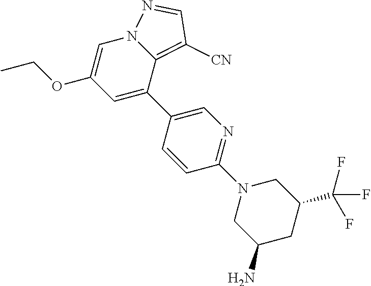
C1(OCC)=CN2C(=C([CN])C=N2)C(C2=CN=C(N3CC(N)CC(C(F)(F)F)C3)C=C2)=C1
